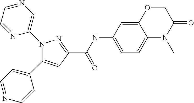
C1(C(NC2=CC=C3C(=C2)OCC(=O)N3C)=O)=NN(C2=CN=CC=N2)C(C2=CC=NC=C2)=C1
